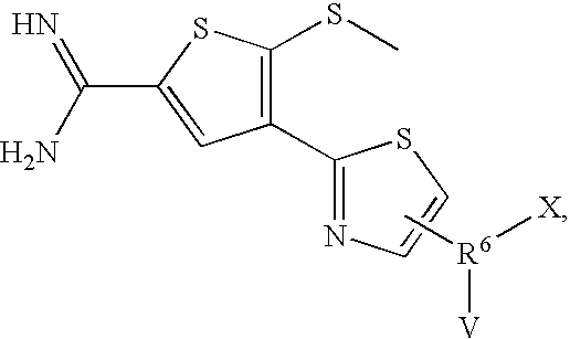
C1(C2=NC=CS2)=C(SC)SC(C(=N)N)=C1.C[R6]([V])[X]
